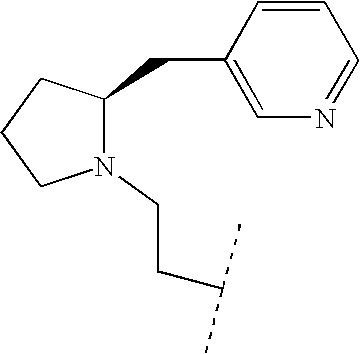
N1(CCC(C)C)C(CC2=CN=CC=C2)CCC1
